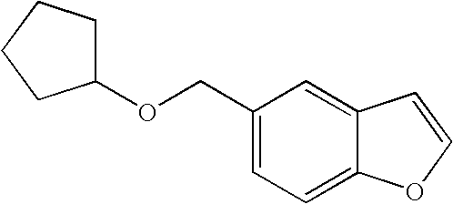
C1(COC2CCCC2)=CC=C2C(=C1)C=CO2
